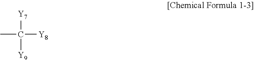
CC([Y8])([Y7])[Y9]
